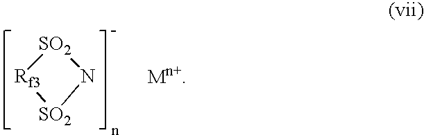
[SO2]1N[SO2][Rf3]1
